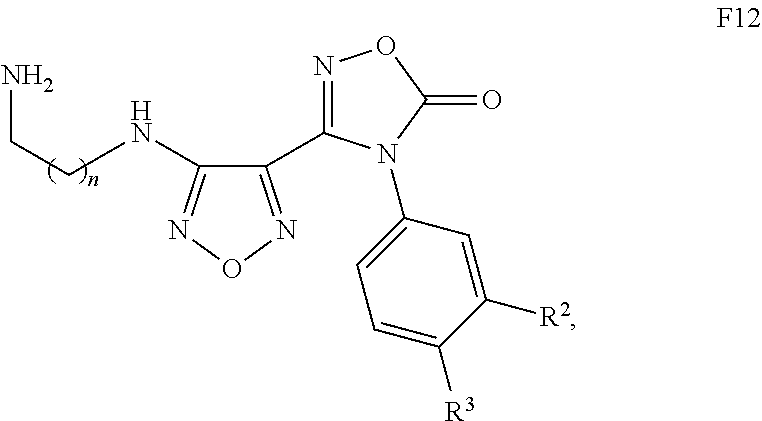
C1(C2=NOC(=O)N2C2=CC=C([R3])C([R2])=C2)=NON=C1NCCN
